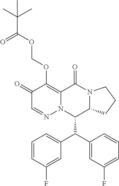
C1(=O)C=NN2C(=C1OCOC(C(C)(C)C)=O)C(=O)N1C(C2C(C2=CC(F)=CC=C2)C2=CC=CC(F)=C2)CCC1
